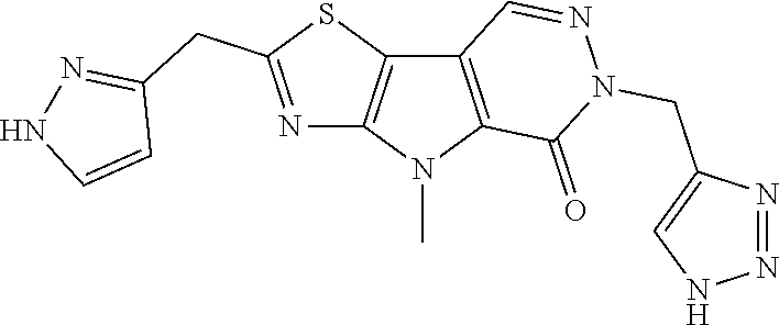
C12=C(N(C)C3=C1C=NN(CC1=CNN=N1)C3=O)N=C(CC1=NNC=C1)S2
